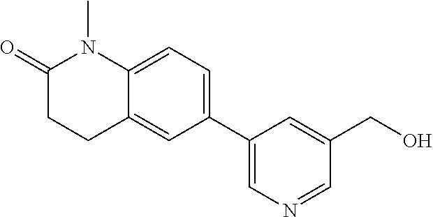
C12=CC=C(C3=CN=CC(CO)=C3)C=C1CCC(=O)N2C
